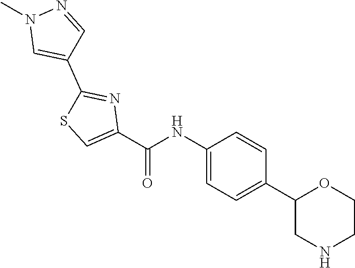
C1(NC(C2=CSC(C3=CN(C)N=C3)=N2)=O)=CC=C(C2CNCCO2)C=C1
